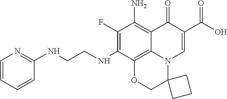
C1(F)=C(NCCNC2=NC=CC=C2)C2=C3C(=C1N)C(=O)C(C(=O)O)=CN3C1(CO2)CCC1
